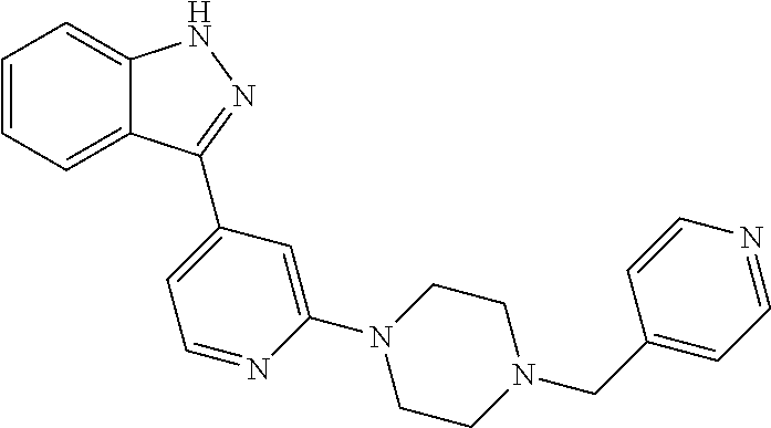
C1=CC=C2C(=C1)NN=C2C1=CC=NC(N2CCN(CC3=CC=NC=C3)CC2)=C1
